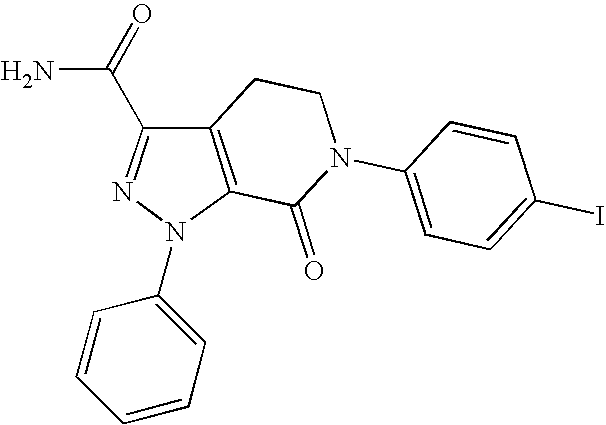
C12=C(CCN(C3=CC=C(I)C=C3)C1=O)C(C(=O)N)=NN2C1=CC=CC=C1
